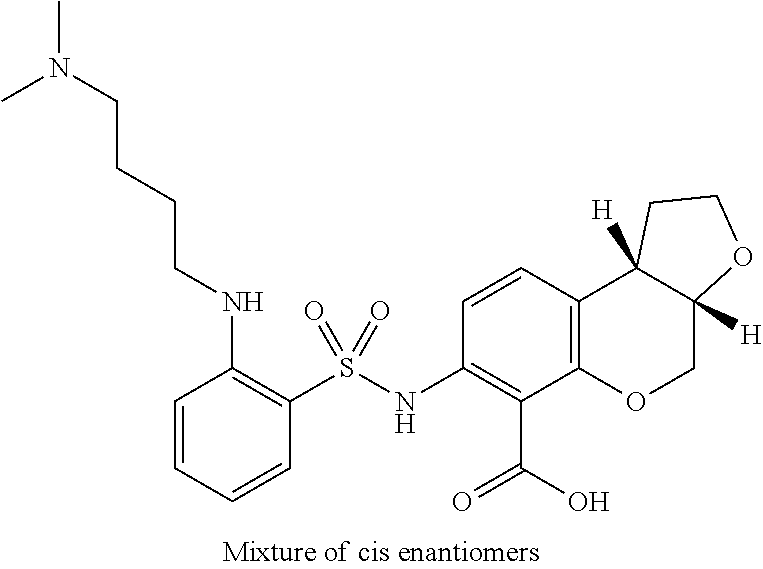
C1(NS(C2=C(NCCCCN(C)C)C=CC=C2)(=O)=O)=C(C(=O)O)C2=C(C=C1)C1([H])C([H])(CO2)OCC1
